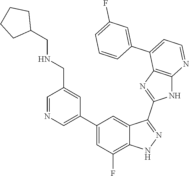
C1=NC=C(C2=CC(F)=C3C(=C2)C(C2=NC4=C(N2)N=CC=C4C2=CC(F)=CC=C2)=NN3)C=C1CNCC1CCCC1
